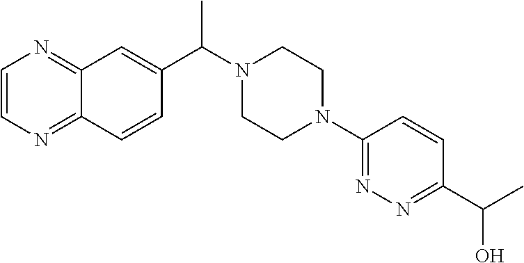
C(N1CCN(C2=NN=C(C(O)C)C=C2)CC1)(C)C1=CC2=NC=CN=C2C=C1
